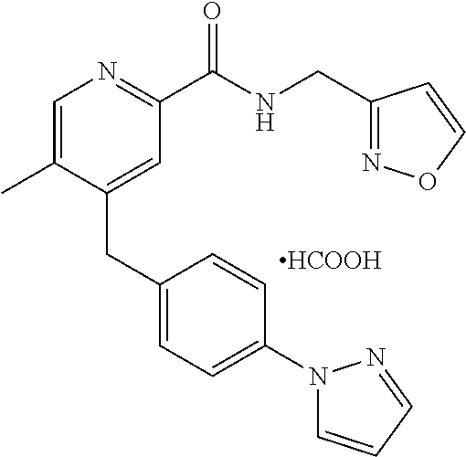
[HCOOH].C1=C(C)C(CC2=CC=C(N3C=CC=N3)C=C2)=CC(C(NCC2=NOC=C2)=O)=N1
